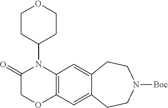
C12=C(C=C3C(=C1)CCN([Boc])CC3)OCC(=O)N2C1CCOCC1
